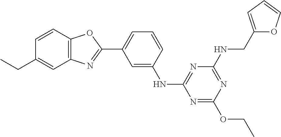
C1=C(NC2=NC(NCC3=CC=CO3)=NC(OCC)=N2)C=CC=C1C1=NC2=C(O1)C=CC(CC)=C2
